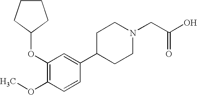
C1(OC2CCCC2)=C(OC)C=CC(C2CCN(CC(O)=O)CC2)=C1
